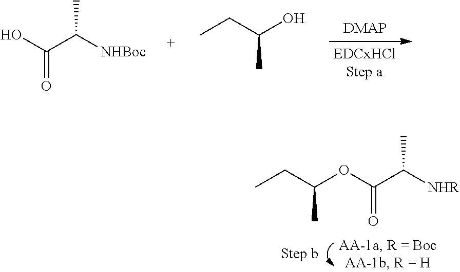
OC(C([NHBoc])C)=O.CCC(O)C.CCC(OC(C([NHR])C)=O)C
